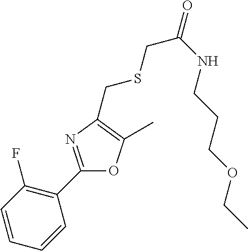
C1=CC=CC(C2=NC(CSCC(=O)NCCCOCC)=C(C)O2)=C1F
